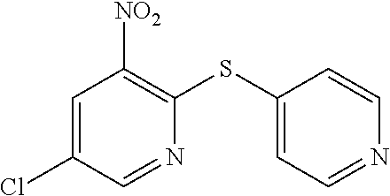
C1(Cl)=CC([NO2])=C(SC2=CC=NC=C2)N=C1
